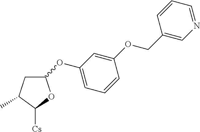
C1C(C)C([Cs])OC1OC1=CC=CC(OCC2=CN=CC=C2)=C1
